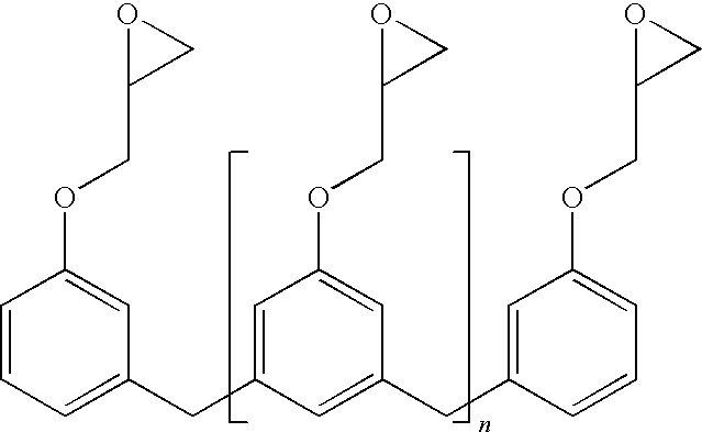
C1=CC=C(CC2=CC(OCC3CO3)=CC(CC3=CC(OCC4CO4)=CC=C3)=C2)C=C1OCC1CO1
